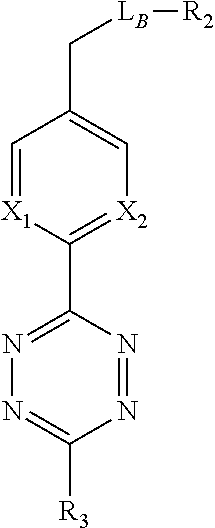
C1=[X1]C(C2=NN=C([R3])N=N2)=[X2]C=C1C[LB][R2]
